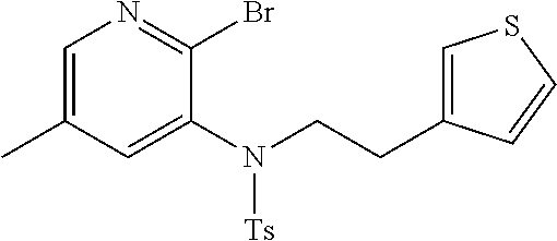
N(CCC1=CSC=C1)([Ts])C1=CC(C)=CN=C1Br
